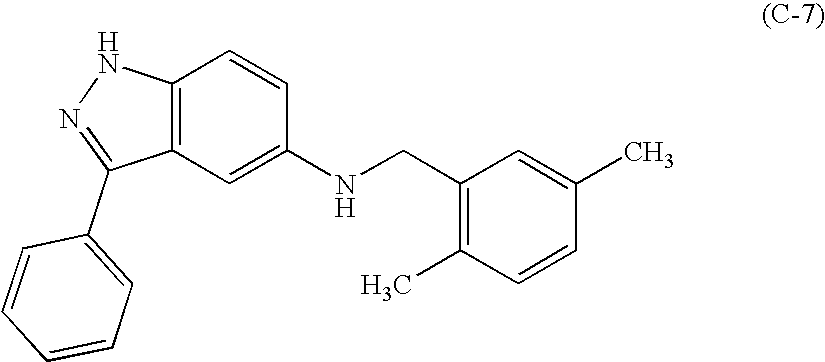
C12=C(C=C(NCC3=C(C)C=CC(C)=C3)C=C1)C(C1=CC=CC=C1)=NN2
